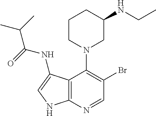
C1CN(C2=C(Br)C=NC3=C2C(NC(=O)C(C)C)=CN3)CC(NCC)C1
